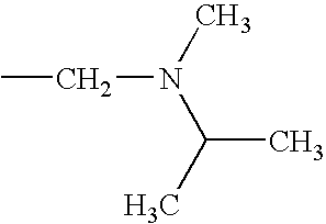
CCN(C(C)C)C
